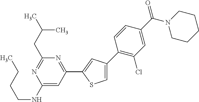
C1(CC(C)C)=NC(NCCCC)=CC(C2=CC(C3=C(Cl)C=C(C(N4CCCCC4)=O)C=C3)=CS2)=N1
